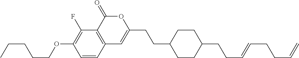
C1=CC2=C(C(F)=C1OCCCCC)C(=O)OC(CCC1CCC(CCC=CCCC=C)CC1)=C2
